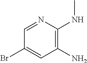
C1=NC(NC)=C(N)C=C1Br
